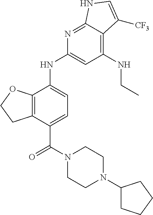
C12=C(C(NC3=CC(NCC)=C4C(=N3)NC=C4[CF3])=CC=C1C(=O)N1CCN(C3CCCC3)CC1)OCC2
